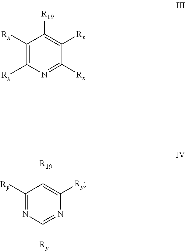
C1([Rx])=C([Rx])N=C([Rx])C([Rx])=C1[R19].C1([Ry])=NC([Ry])=NC([Ry])=C1[R19]
